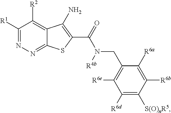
C1([R1])=NN=C2C(=C1[R2])C(N)=C(C(N(CC1=C([R6e])C([R6d])=C([S(O)nR5])C([R6b])=C1[R6a])[R4b])=O)S2
